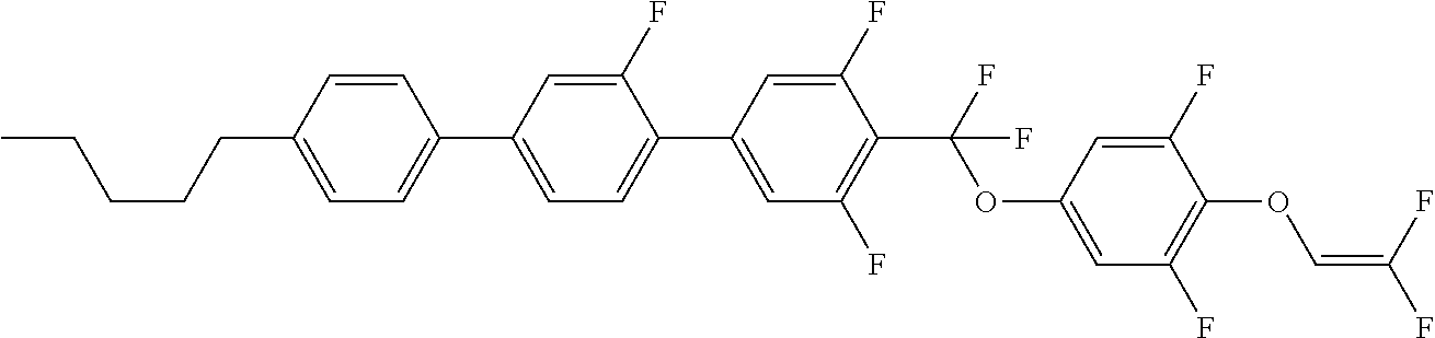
C1=CC(CCCCC)=CC=C1C1=CC=C(C2=CC(F)=C(C(F)(OC3=CC(F)=C(OC=C(F)F)C(F)=C3)F)C(F)=C2)C(F)=C1
